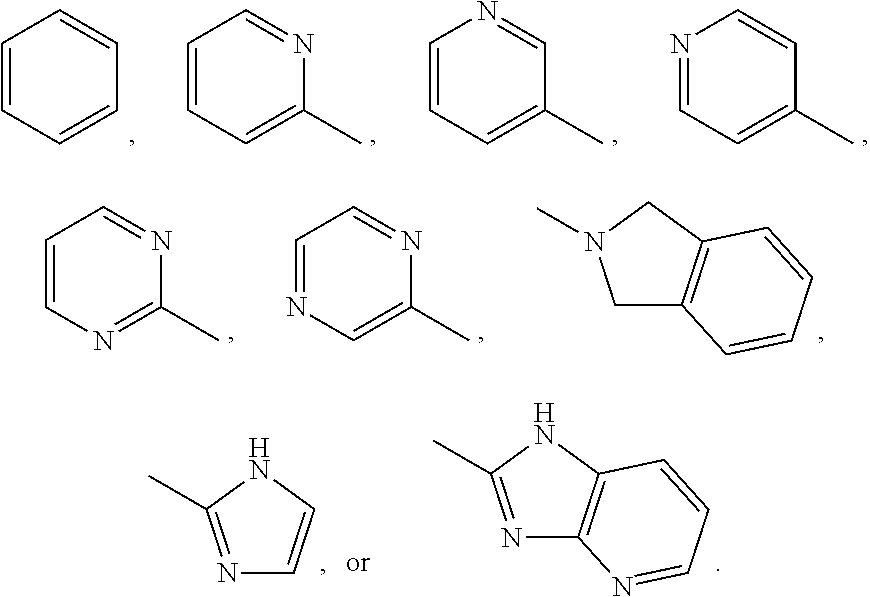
N1=CC=C(C)C=C1.C1=CC=C(C)C=N1.C1=CC=C(C)N=C1.C1=CC=CC=C1.C1=CN=C(C)N=C1.C1=NC=C(C)N=C1.C1C2=C(CN1C)C=CC=C2.N1=C(C)NC2=C1N=CC=C2.N1=C(C)NC=C1
